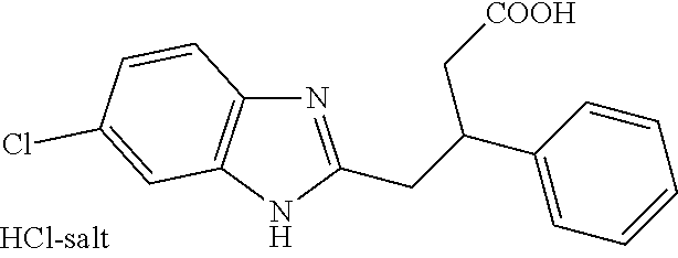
N1=C(CC(C2=CC=CC=C2)C[COOH])NC2=C1C=CC(Cl)=C2
